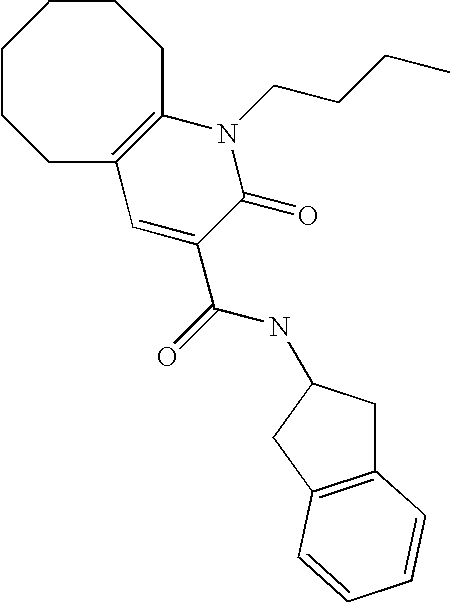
C1CCC2=C(CCC1)N(CCCC)C(=O)C(C(=O)NC1CC3=C(C1)C=CC=C3)=C2
